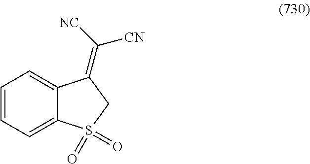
C1=CC=C2C(=C1)C(=C([CN])[NC])CS2(=O)=O
